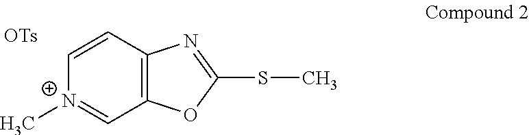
C1=CC2=C(C=[N+]1C)OC(SC)=N2
